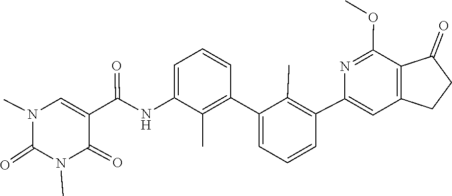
N1(C)C(=O)N(C)C=C(C(=O)NC2=CC=CC(C3=CC=CC(C4=CC5=C(C(=O)CC5)C(OC)=N4)=C3C)=C2C)C1=O
